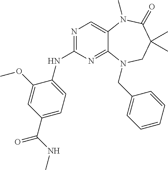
N1=C(NC2=CC=C(C(NC)=O)C=C2OC)N=C2C(=C1)N(C)C(=O)C(C)(C)CN2CC1=CC=CC=C1
